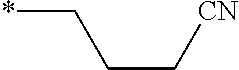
*CCC[CN]
